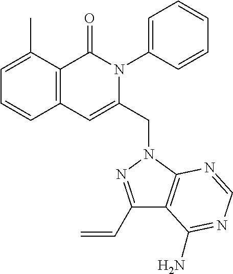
C1=C(C)C2=C(C=C1)C=C(CN1C3=C(C(C=C)=N1)C(N)=NC=N3)N(C1=CC=CC=C1)C2=O
